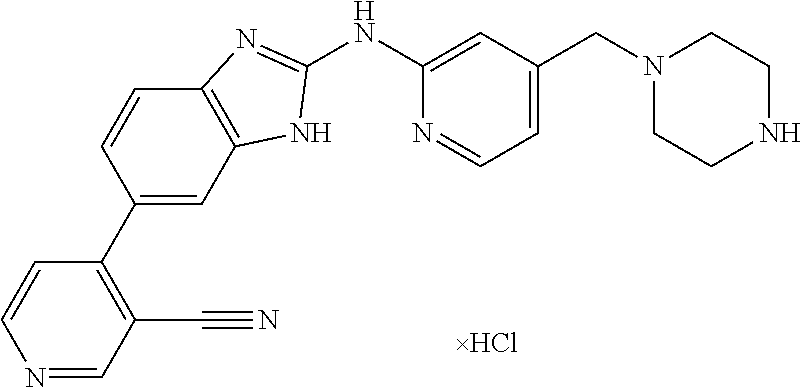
N1=CC(C#N)=C(C2=CC3=C(C=C2)N=C(NC2=CC(CN4CCNCC4)=CC=N2)N3)C=C1
